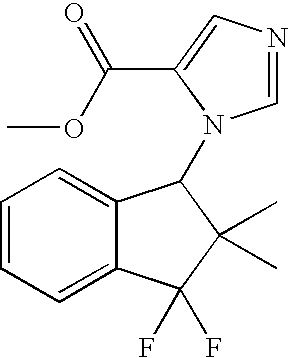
C1=CC=C2C(=C1)C(N1C=NC=C1C(=O)OC)C(C)(C)C2(F)F
